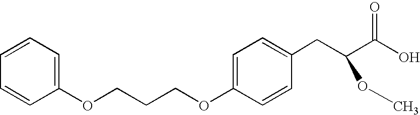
C1=CC=C(OCCCOC2=CC=C(CC(C(O)=O)OC)C=C2)C=C1
